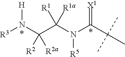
C(C(N([R3])[H])([R2a])[R2])([R1])([R1a])N(C(C(C)(C)C)=[X1])[R5]
